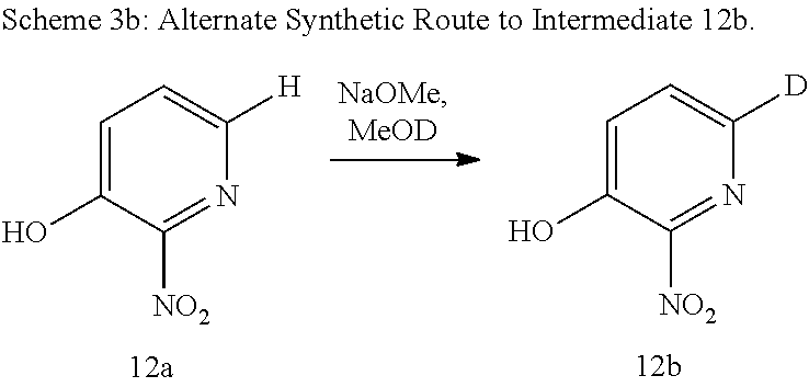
C1=C(O)C([NO2])=NC([H])=C1.C1=C(O)C([NO2])=NC([D])=C1
